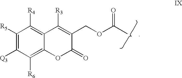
C12=C([R4])C([R5])=C([Q3])C([R6])=C1OC(=O)C(COC(C)=O)=C2[R3]
